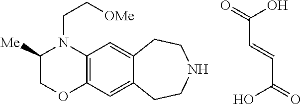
C(=O)(O)C=CC(O)=O.O1C2=C(N(CC[OMe])C([Me])C1)C=C1C(=C2)CCNCC1
